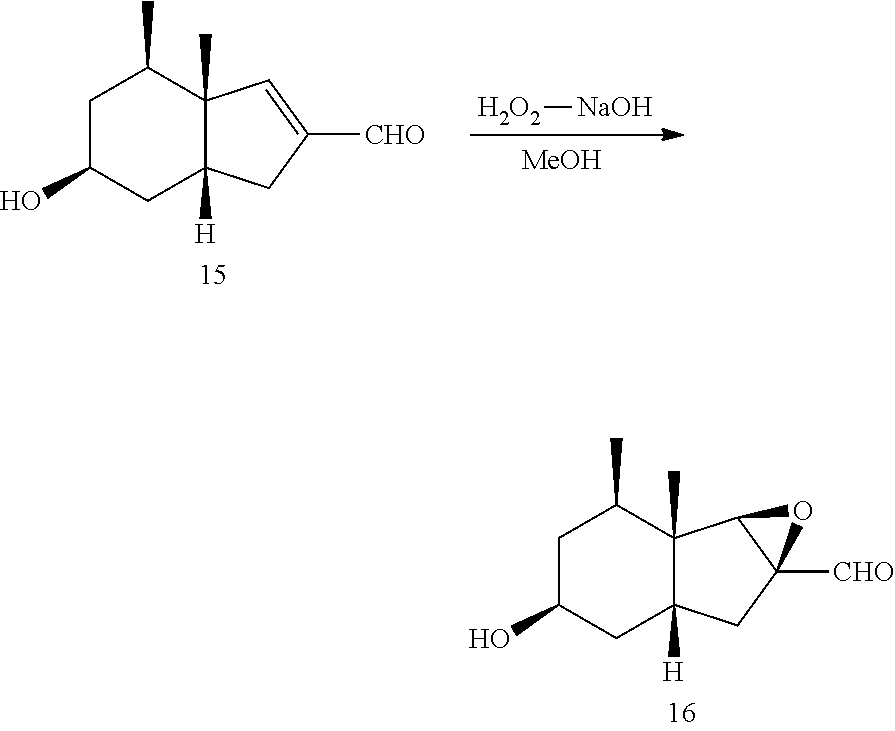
C1C(O)CC2([H])C(C)(C1C)C1C([CHO])(C2)O1.C1C(O)CC2([H])C(C)(C1C)C=C([CHO])C2.[H2O2][NaOH].[MeOH]
